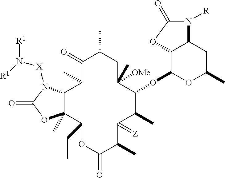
C1(=O)C(C)C2C(C)(C(CC)OC(=O)C(C)C(=[Z])C(C)C(OC3C4C(CC(C)O3)N([R])C(=O)O4)C(C)([OMe])CC1C)OC(=O)N2[X]N([R1])[R1]
